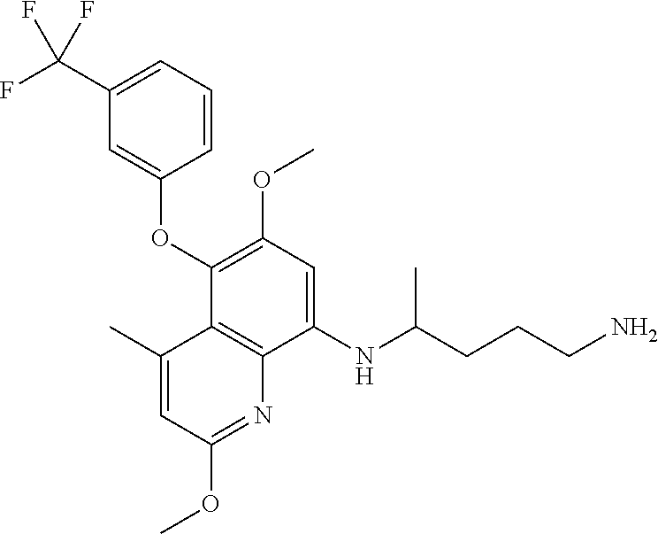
C1(C(F)(F)F)=CC=CC(OC2=C(OC)C=C(NC(CCCN)C)C3=C2C(C)=CC(OC)=N3)=C1
